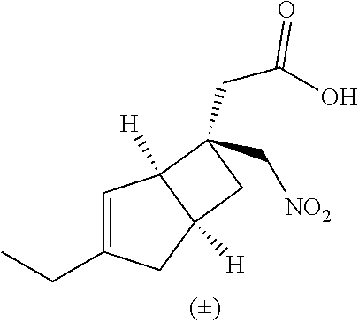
C1=C(CC)CC2([H])C1([H])C(C[NO2])(CC(O)=O)C2
